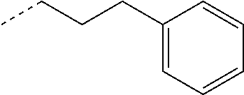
C1=CC(CCCC)=CC=C1
